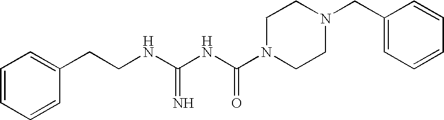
C(NC(NC(N1CCN(CC2=CC=CC=C2)CC1)=O)=N)CC1=CC=CC=C1
